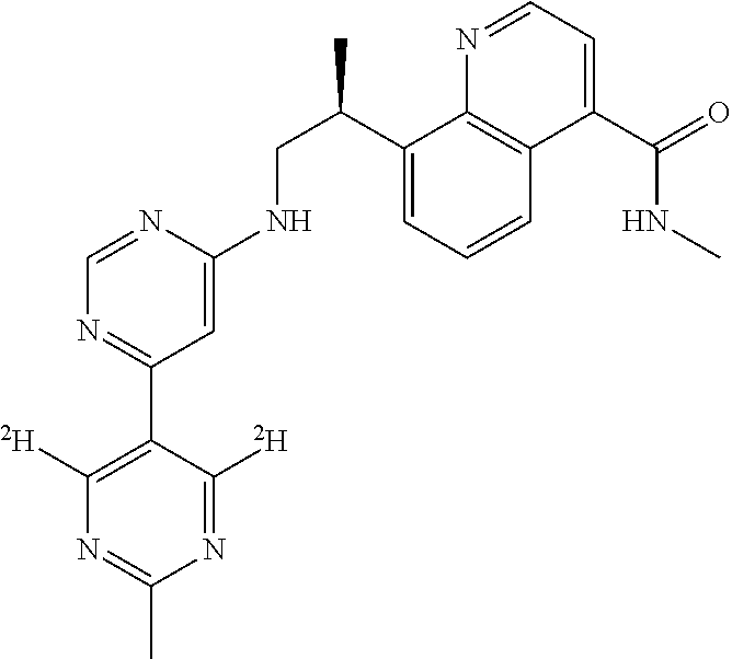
N1=CC=C(C(=O)NC)C2=C1C(C(CNC1=CC(C3=C([D])N=C(C)N=C3[D])=NC=N1)C)=CC=C2
